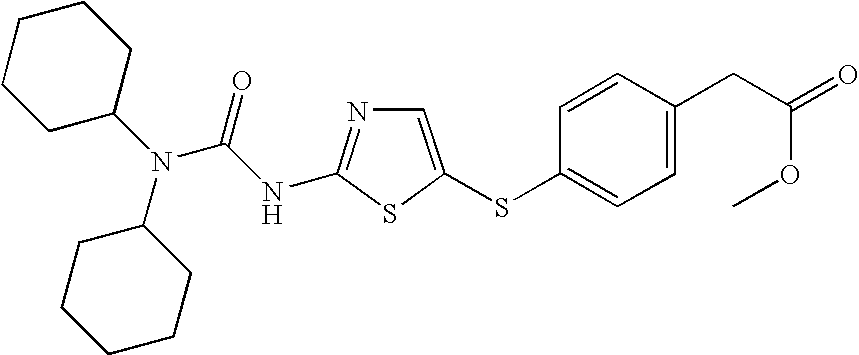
N(C1CCCCC1)(C1CCCCC1)C(NC1=NC=C(SC2=CC=C(CC(=O)OC)C=C2)S1)=O
